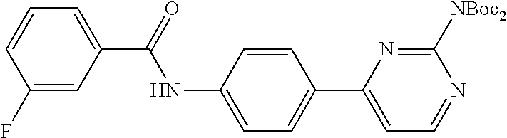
C1(F)=CC(C(=O)NC2=CC=C(C3=CC=NC([NBoc2])=N3)C=C2)=CC=C1
